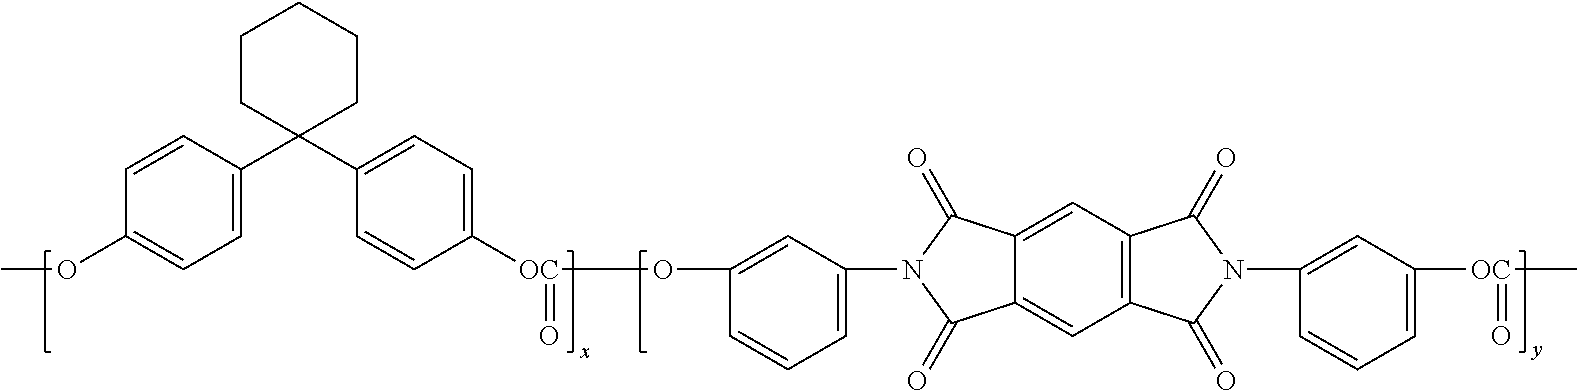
C1=C(C2(C3=CC=C([OC](OC4=CC(N5C(=O)C6=CC7=C(C=C6C5=O)C(=O)N(C5=CC([OC](C)=O)=CC=C5)C7=O)=CC=C4)=O)C=C3)CCCCC2)C=CC(OC)=C1
